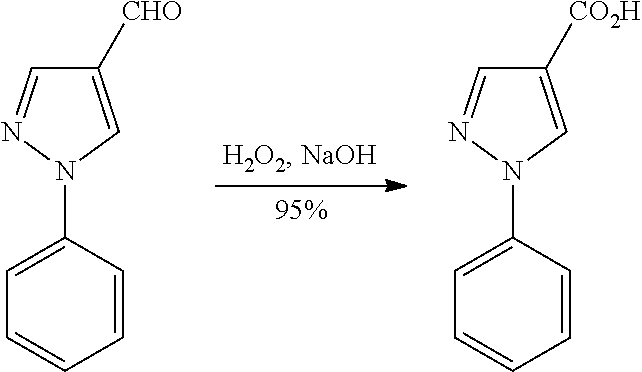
C1=C(N2N=CC([CO2H])=C2)C=CC=C1.C1=C(N2N=CC([CHO])=C2)C=CC=C1
